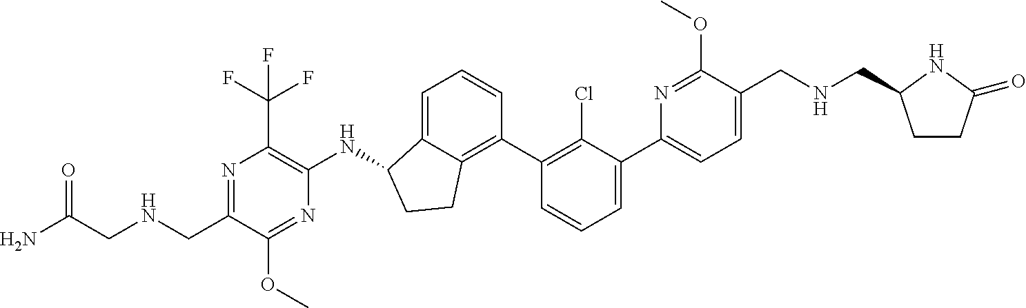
C1(CNCC(N)=O)=NC(C(F)(F)F)=C(NC2C3=CC=CC(C4=C(Cl)C(C5=CC=C(CNCC6CCC(=O)N6)C(OC)=N5)=CC=C4)=C3CC2)N=C1OC
